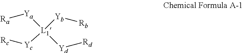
[Ra][Ya][L1]([Yc][Rc])([Yb][Rb])[Yd][Rd]
